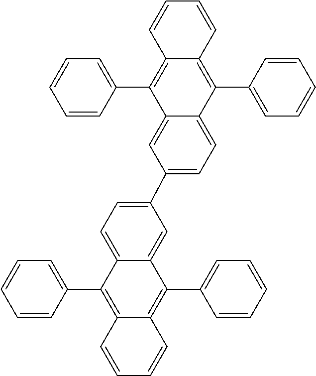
C1(C2=C3C=CC=CC3=C(C3=CC=CC=C3)C3=CC=C(C4=CC=C5C(C6=CC=CC=C6)=C6C(=C(C7=CC=CC=C7)C5=C4)C=CC=C6)C=C23)=CC=CC=C1
